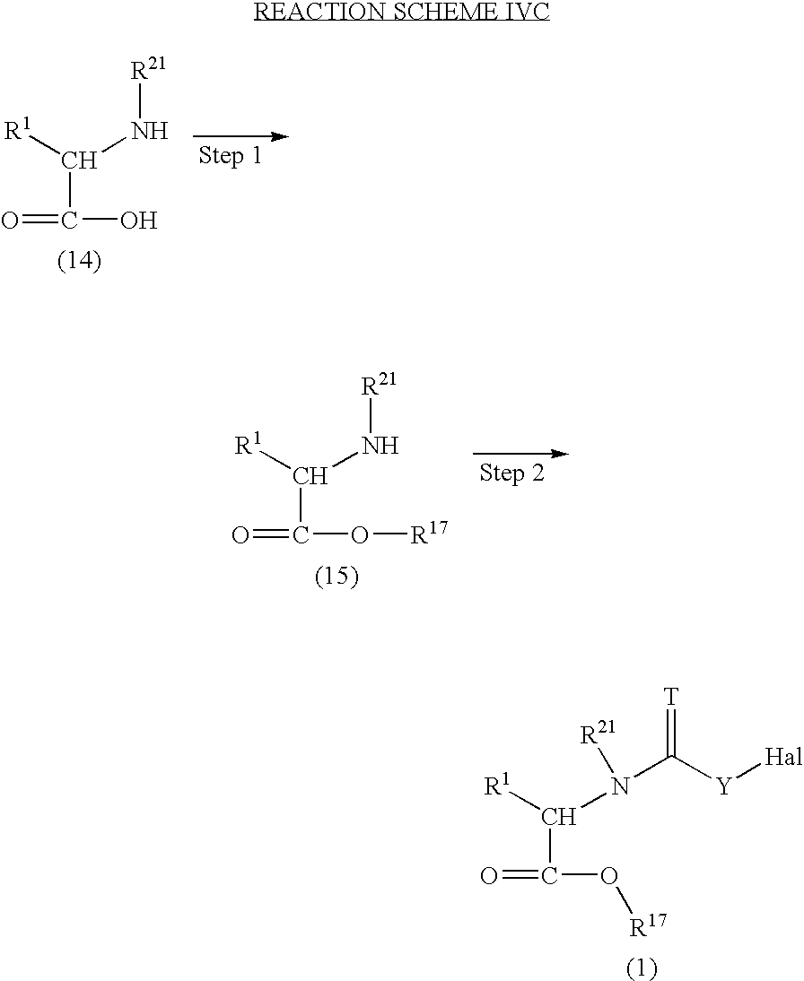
O=C(O[R17])C([R1])N[R21].O=C(O)C(N[R21])[R1].O=C(O[R17])C([R1])N(C([Y][Hal])=[T])[R21]
